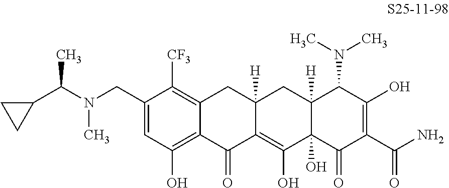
C1(CN(C(C2CC2)C)C)=CC(O)=C2C(=C1[CF3])CC1([H])C(=C(O)C3(O)C([H])(C1)C(N(C)C)C(O)=C(C(N)=O)C3=O)C2=O
